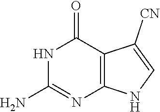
NC1=NC2=C(C(=O)N1)C([CN])=CN2
